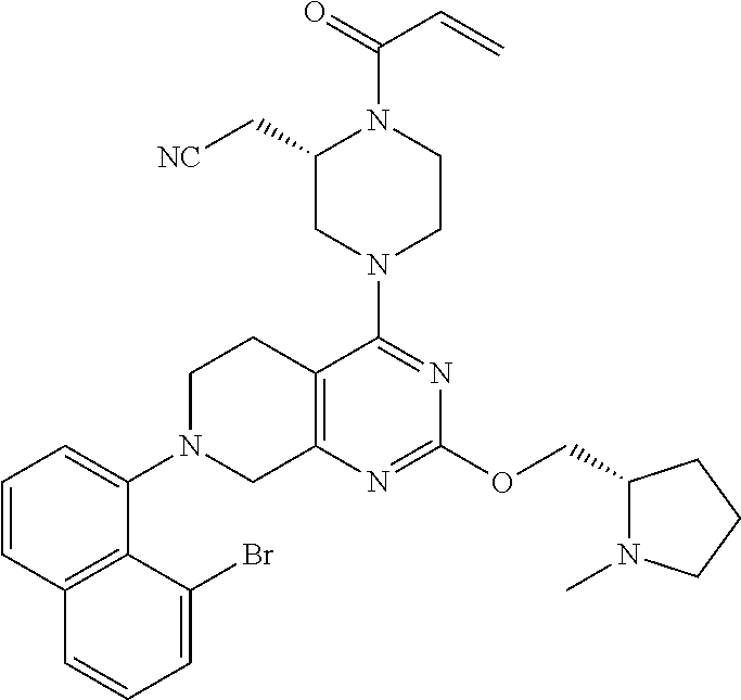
C1(C[NC])CN(C2=NC(OCC3N(C)CCC3)=NC3=C2CCN(C2=CC=CC4=C2C(Br)=CC=C4)C3)CCN1C(=O)C=C
